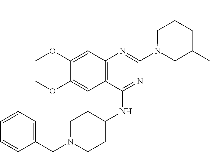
C12=C(C(NC3CCN(CC4=CC=CC=C4)CC3)=NC(N3CC(C)CC(C)C3)=N1)C=C(OC)C(OC)=C2
